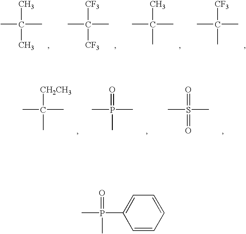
CC(C)(C)C.[CF3]C([CF3])(C)C.CC(C)(C)C.[CF3]C(C)(C)C.[CH2CH3]C(C)(C)C.O=P(C)(C)C.O=S(=O)(C)C.O=P(C)(C)C1=CC=CC=C1
